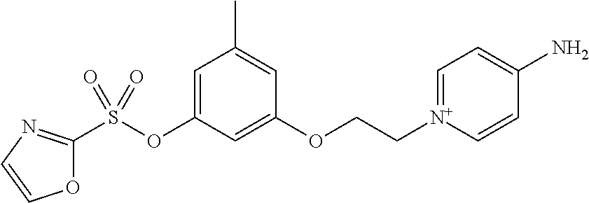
O1C(S(OC2=CC(C)=CC(OCC[N+]3=CC=C(N)C=C3)=C2)(=O)=O)=NC=C1
